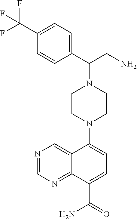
N1=CN=C2C(=C1)C(N1CCN(C(CN)C3=CC=C(C(F)(F)F)C=C3)CC1)=CC=C2C(=O)N
